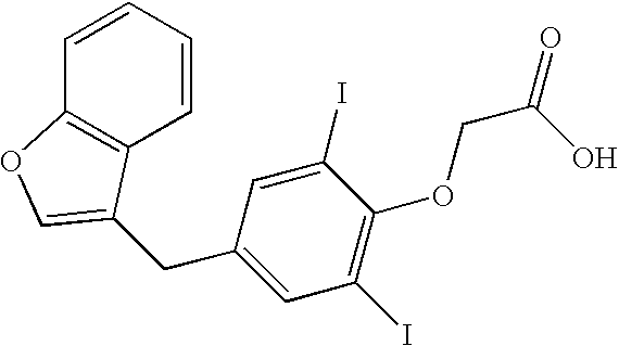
C1=CC=CC2=C1C(CC1=CC(I)=C(OCC(=O)O)C(I)=C1)=CO2
